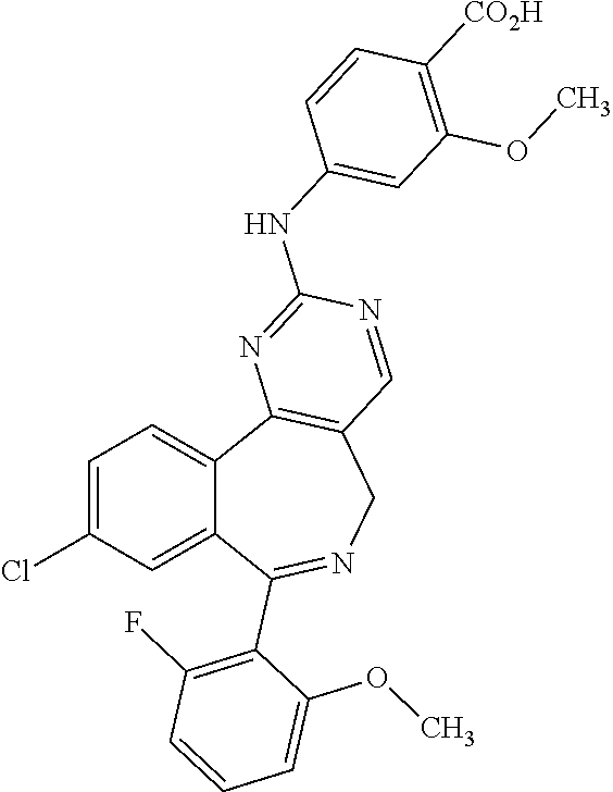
C1=C(Cl)C=C2C(=C1)C1=C(CN=C2C2=C(F)C=CC=C2OC)C=NC(NC2=CC(OC)=C([CO2H])C=C2)=N1
